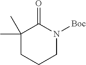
C1(C)(C)CCCN([Boc])C1=O
